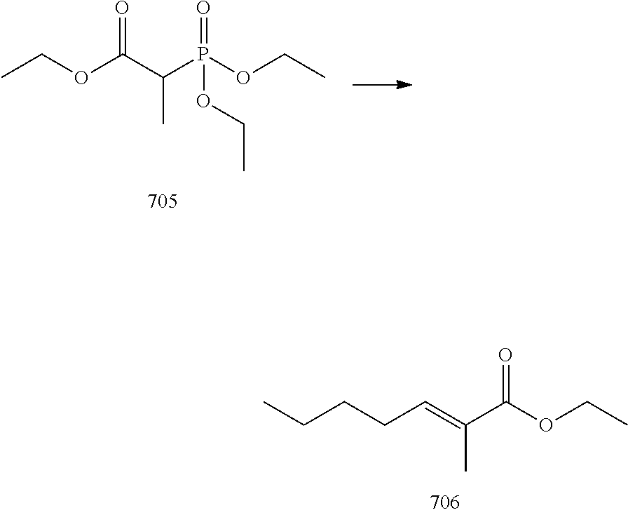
CCOC(C(=CCCCC)C)=O.CCOP(C(C(OCC)=O)C)(=O)OCC
